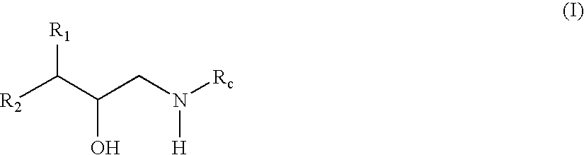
[R1]C(C(CN([Rc])[H])O)[R2]
